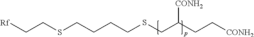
[Rf]CCSCCCCSCC(CC[CONH2])[CONH2]
